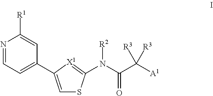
N1=CC=C(C2=CSC(N(C(C([A1])([R3])[R3])=O)[R2])=[X1]2)C=C1[R1]
